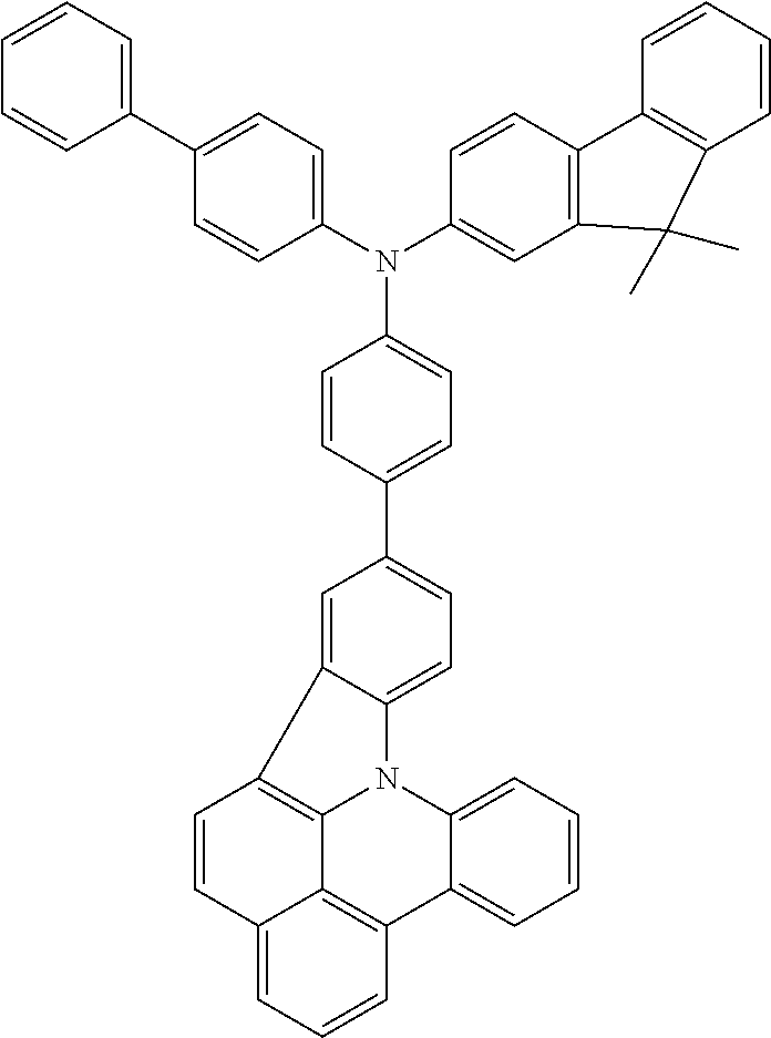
C1=CC(C2=CC=C3C(=C2)C2=C4N3C3=CC=CC=C3C3=C4C(=CC=C3)C=C2)=CC=C1N(C1=CC=C(C2=CC=CC=C2)C=C1)C1=CC2=C(C=C1)C1=C(C=CC=C1)C2(C)C
